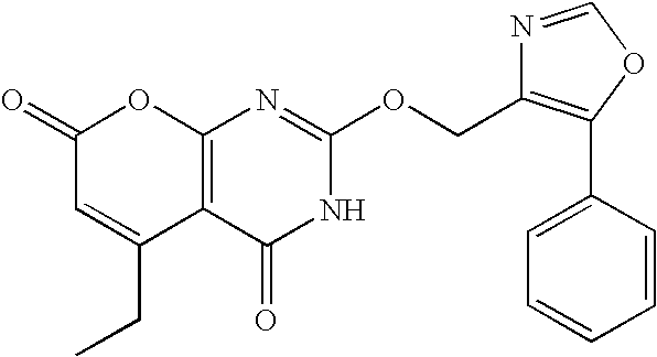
C12=C(C(=O)NC(OCC3=C(C4=CC=CC=C4)OC=N3)=N1)C(CC)=CC(=O)O2
